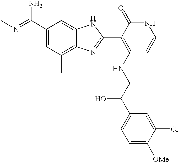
C1(C(=NC)N)=CC(C)=C2C(=C1)NC(C1=C(NCC(C3=CC=C([OMe])C(Cl)=C3)O)C=CNC1=O)=N2
